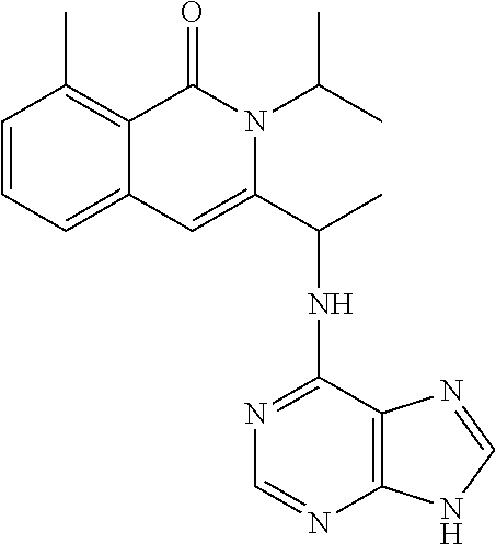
C1=CC=C2C(=C1C)C(=O)N(C(C)C)C(C(NC1=NC=NC3=C1N=CN3)C)=C2
